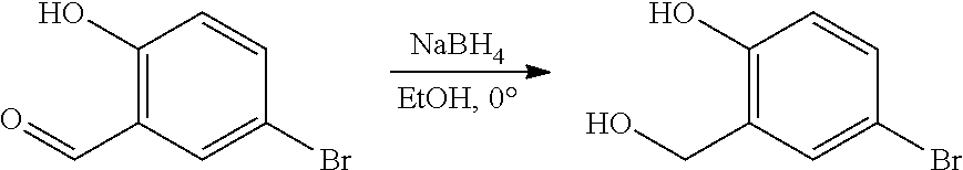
[NaBH4].BrC1=CC(C=O)=C(O)C=C1.BrC1=CC(CO)=C(O)C=C1
